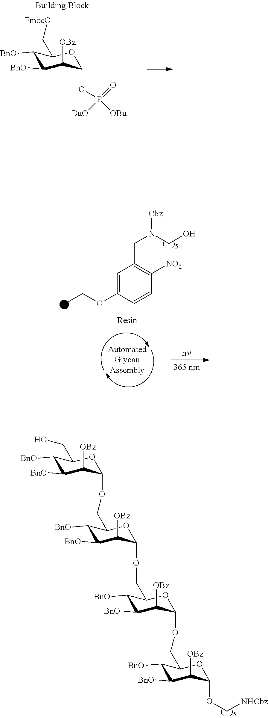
C1([BnO])C([BnO])C([OBz])C(OCC2C([BnO])C([BnO])C([OBz])C(OCC3C([BnO])C([BnO])C([OBz])C(OCC4C([BnO])C([BnO])C([OBz])C(OC[NHCbz])O4)O3)O2)OC1CO.C1=C(OCC)C=CC([NO2])=C1CN(CO)[Cbz].C1([BnO])C([BnO])C([OBz])C(OP([OBu])(=O)[BuO])OC1C[FmocO]
